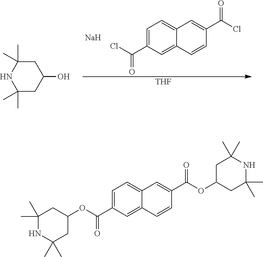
C1=C(C(Cl)=O)C=C2C(=C1)C=C(C(Cl)=O)C=C2.[Na].[THF].N1C(C)(C)CC(O)CC1(C)C.C1(C)(C)NC(C)(C)CC(OC(C2=CC=C3C(=C2)C=CC(C(OC2CC(C)(C)NC(C)(C)C2)=O)=C3)=O)C1
